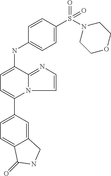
C1(C2=CC=C(NC3=CC=C(S(N4CCOCC4)(=O)=O)C=C3)C3=NC=CN23)=CC=C2C(=C1)CNC2=O
